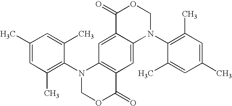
C1=C2C(=CC3=C1N(C1=C(C)C=C(C)C=C1C)COC3=O)N(C1=C(C)C=C(C)C=C1C)COC2=O
